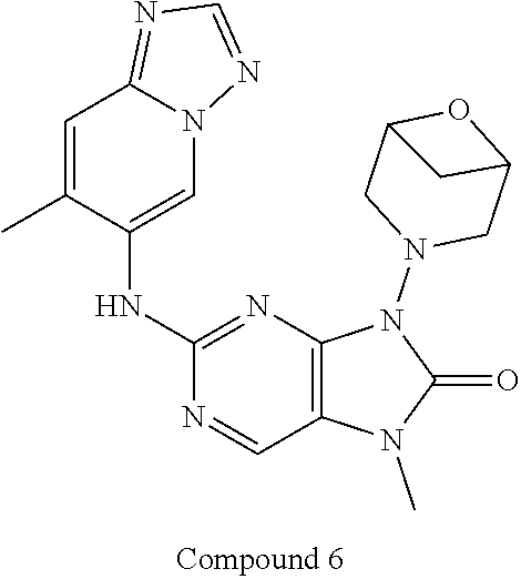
C1=C(C)C(NC2=NC3=C(C=N2)N(C)C(=O)N3N2CC3OC(C2)C3)=CN2C1=NC=N2
